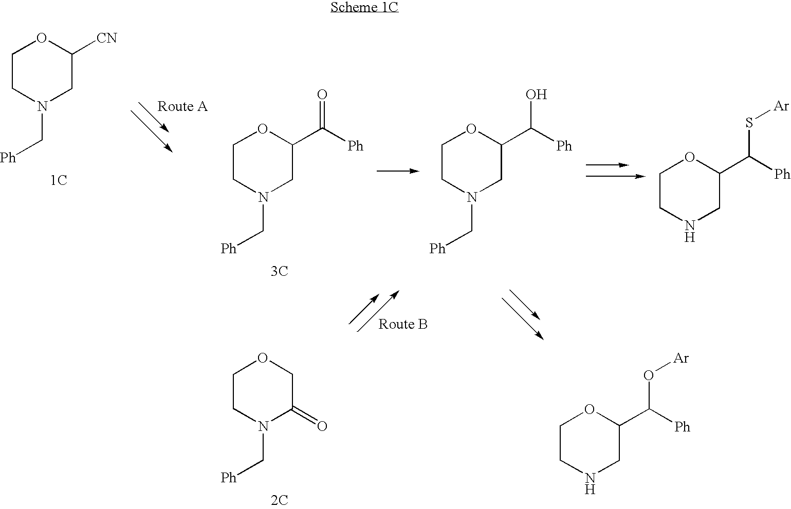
C1CN(C[Ph])CC([CN])O1.[1C].C1CN(C[Ph])CC(C([Ph])=O)O1.[3C].C1CN(C[Ph])C(=O)CO1.[2C].C1CNCC(C([Ph])O[Ar])O1.C1CNCC(C([Ph])S[Ar])O1.C1CN(C[Ph])CC(C([Ph])O)O1
